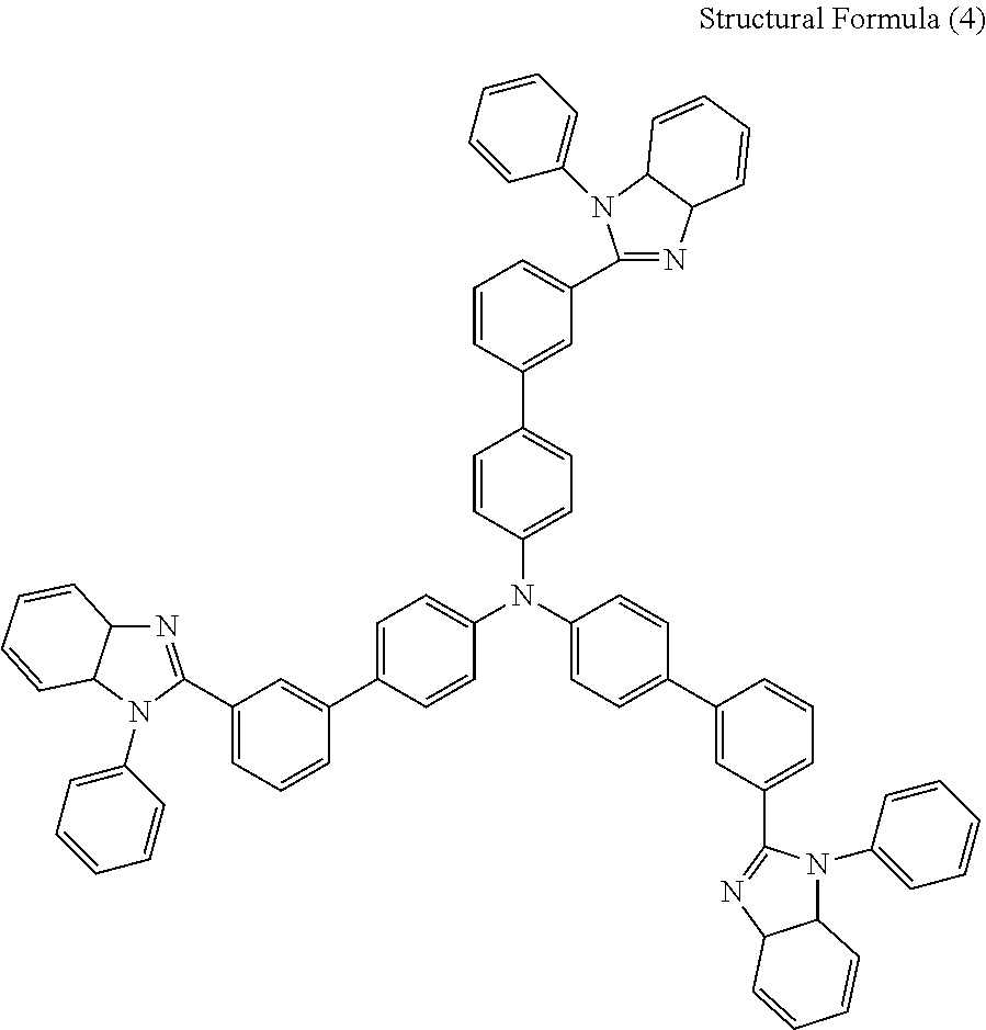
C1=CC(C2=CC=C(N(C3=CC=C(C4=CC(C5=NC6C(N5C5=CC=CC=C5)C=CC=C6)=CC=C4)C=C3)C3=CC=C(C4=CC(C5=NC6C(N5C5=CC=CC=C5)C=CC=C6)=CC=C4)C=C3)C=C2)=CC(C2=NC3C(N2C2=CC=CC=C2)C=CC=C3)=C1
